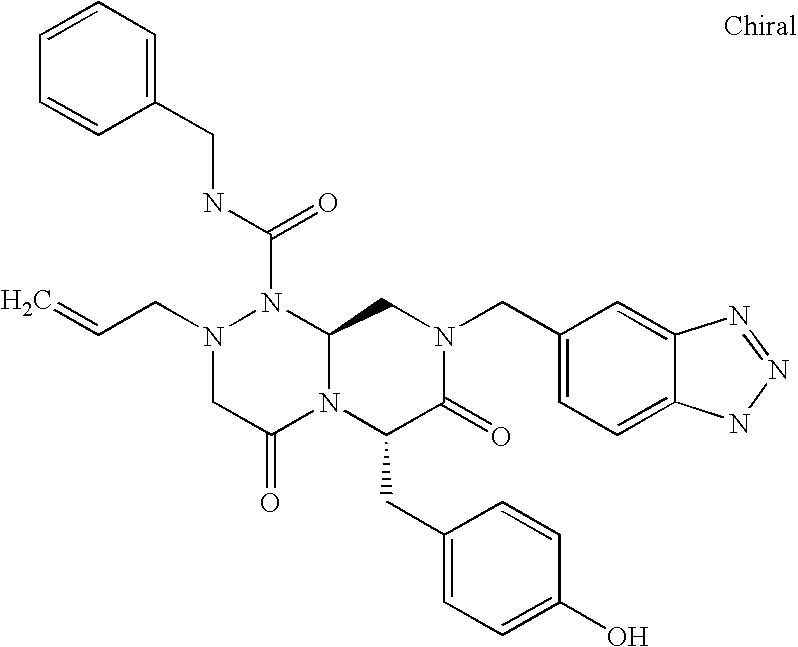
N(C(N1N(CC=C)CC(=O)N2C1CN(CC1=CC=C3C(=C1)N=NN3)C(=O)C2CC1=CC=C(O)C=C1)=O)CC1=CC=CC=C1
